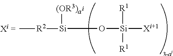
[Si](O[Si]([Xi+1])([R1])[R1])([R2]C)[(OR3)a]
